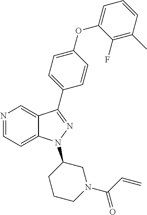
N1=CC=C2C(=C1)C(C1=CC=C(OC3=CC=CC(C)=C3F)C=C1)=NN2C1CCCN(C(=O)C=C)C1
